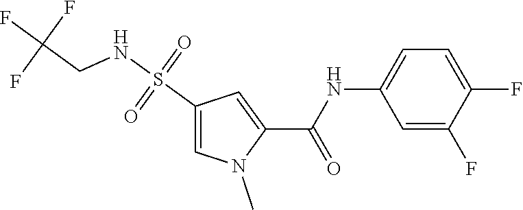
S(C1=CN(C)C(C(=O)NC2=CC=C(F)C(F)=C2)=C1)(NCC(F)(F)F)(=O)=O
